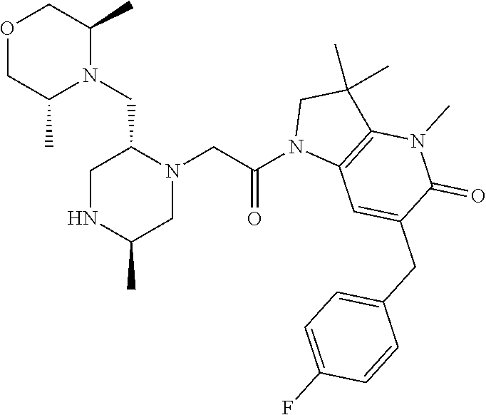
O1CC(C)N(CC2N(CC(N3C4=C(C(C)(C)C3)N(C)C(=O)C(CC3=CC=C(F)C=C3)=C4)=O)CC(C)NC2)C(C)C1
